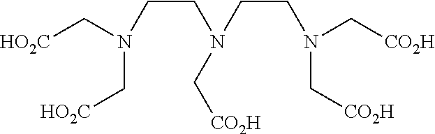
C(N(C[HO2C])C[HO2C])CN(C[CO2H])CCN(C[CO2H])C[CO2H]
